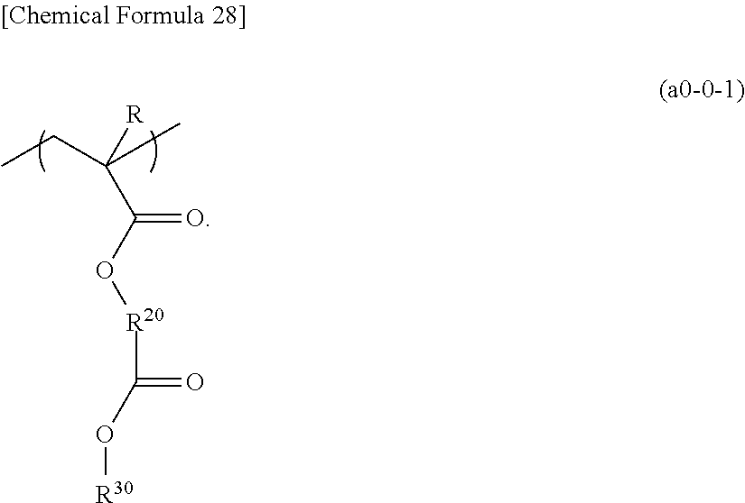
CCC(C)([R])C(O[R20]C(=O)O[R30])=O
